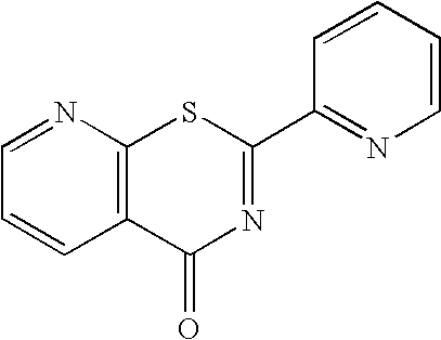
C1=NC2=C(C=C1)C(=O)N=C(C1=NC=CC=C1)S2
